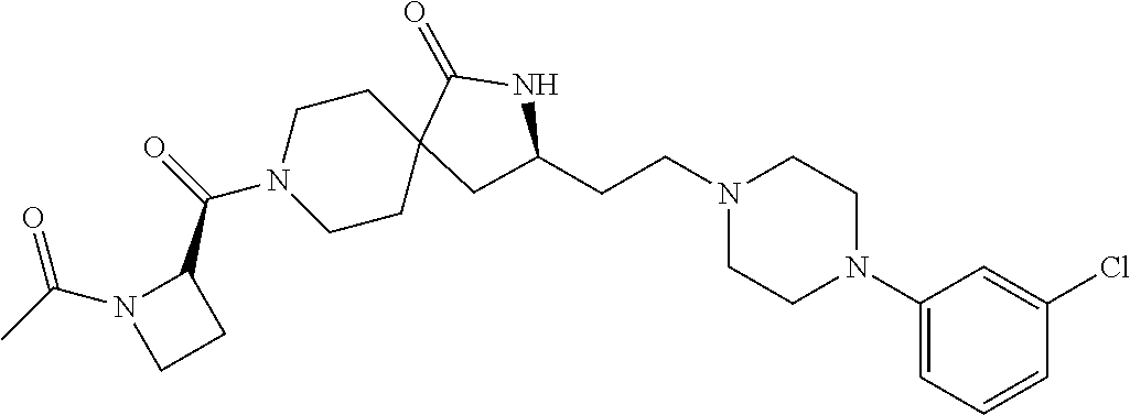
C1(N2CCN(CCC3CC4(CCN(C(C5N(C(C)=O)CC5)=O)CC4)C(=O)N3)CC2)=CC=CC(Cl)=C1
